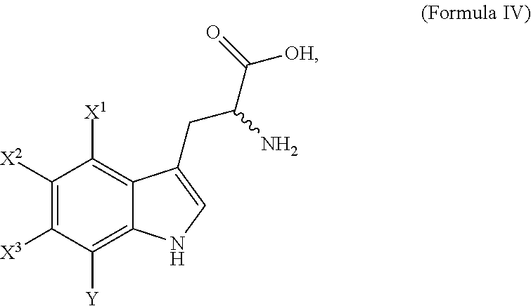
C12=C([Y])C([X3])=C([X2])C([X1])=C1C(CC(C(=O)[OH])N)=CN2
